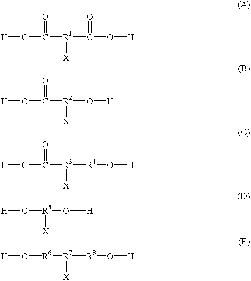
[H]OC([R1](C(O[H])=O)[X])=O.[H]OC([R2](O[H])[X])=O.[H]OC([R3]([R4]O[H])[X])=O.[H]O[R5](O[H])[X].[H]O[R6][R7]([R8]O[H])[X]
